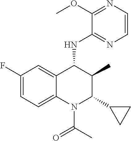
FC1=CC=C2C(=C1)C(NC1=NC=CN=C1OC)C(C)C(C1CC1)N2C(C)=O
